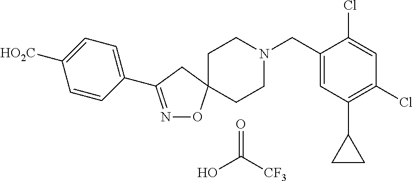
O=C(O)[CF3].C1=CC(C2=NOC3(C2)CCN(CC2=CC(C4CC4)=C(Cl)C=C2Cl)CC3)=CC=C1[HO2C]
